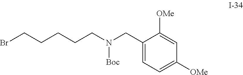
BrCCCCCN(CC1=CC=C([OMe])C=C1[OMe])[Boc]
